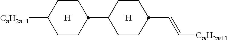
C1CC(C2CCC(C=C[CmH2m+1])CC2)CCC1[CnH2n+1].[H].[H]
